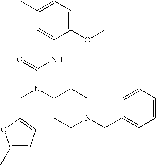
C1(OC)=CC=C(C)C=C1NC(N(C1CCN(CC2=CC=CC=C2)CC1)CC1=CC=C(C)O1)=O
